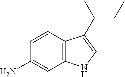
C1=CC(N)=CC2=C1C(C(CC)C)=CN2
